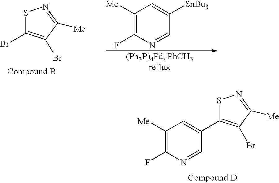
S1C(Br)=C(Br)C([Me])=N1.C1([Me])=C(F)N=CC([SnBu3])=C1.S1N=C([Me])C(Br)=C1C1=CC([Me])=C(F)N=C1
